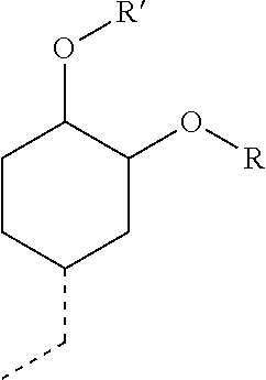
C1CC(CC)CC(O[R])C1O[R]
